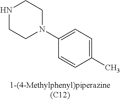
N1CCN(C2=CC=C(C)C=C2)CC1
